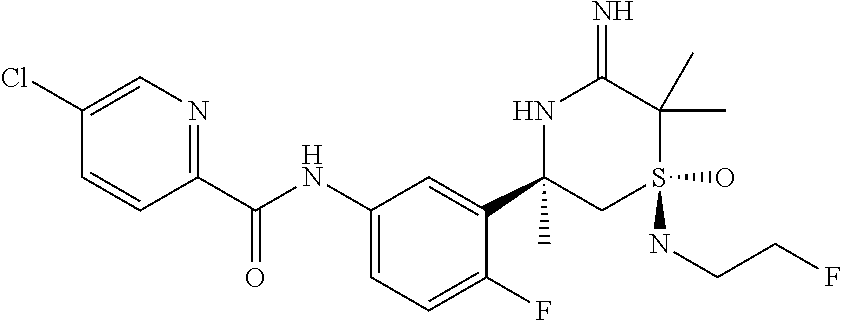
C1(C(NC2=CC=C(F)C(C3(C)CS(NCCF)(O)C(C)(C)C(=N)N3)=C2)=O)=NC=C(Cl)C=C1
